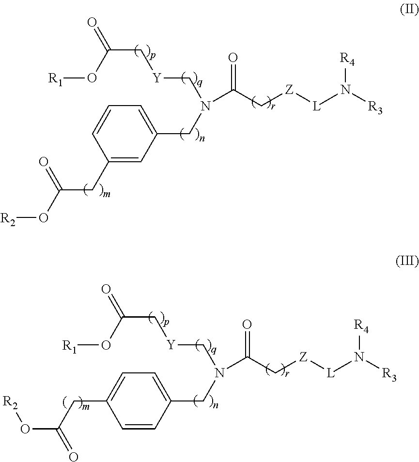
[R1]OC(=O)C[Y]CN(CC1=CC=CC(CC(O[R2])=O)=C1)C(C[Z][L]N([R3])[R4])=O.[R1]OC(=O)C[Y]CN(CC1=CC=C(CC(=O)O[R2])C=C1)C(C[Z][L]N([R3])[R4])=O
